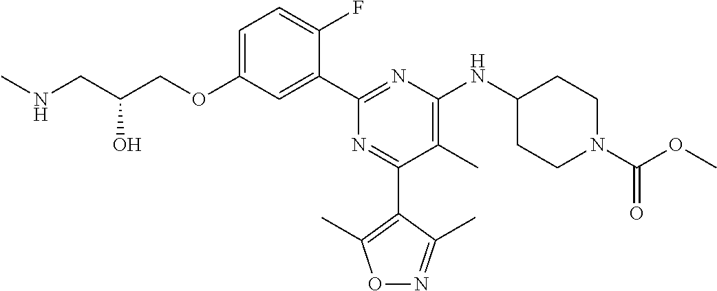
C1=C(OCC(CNC)O)C=C(C2=NC(NC3CCN(C(=O)OC)CC3)=C(C)C(C3=C(C)ON=C3C)=N2)C(F)=C1
